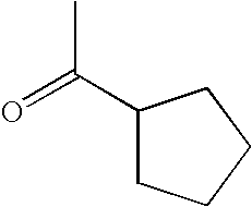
C(C)(C1CCCC1)=O
